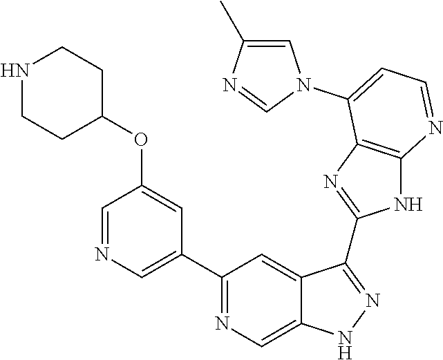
C1(C2=NC=C3C(=C2)C(C2=NC4=C(N2)N=CC=C4N2C=C(C)N=C2)=NN3)=CN=CC(OC2CCNCC2)=C1
